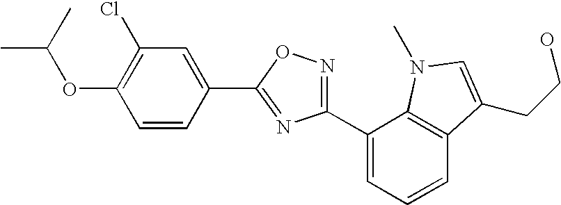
C1(C2=CC=CC3=C2N(C)C=C3CCO)=NOC(C2=CC(Cl)=C(OC(C)C)C=C2)=N1
